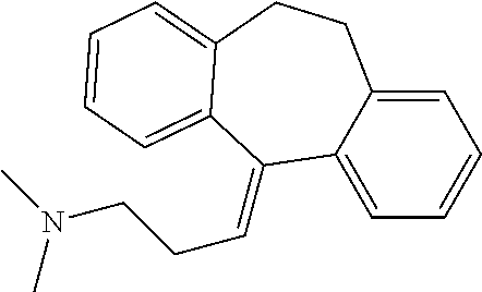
C1=CC=C2C(=C1)CCC1=CC=CC=C1C2=CCCN(C)C
